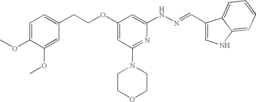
C1(CCOC2=CC(N3CCOCC3)=NC(NN=CC3=CNC4=CC=CC=C34)=C2)=CC=C(OC)C(OC)=C1
